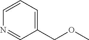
C1=CC=C(COC)C=N1
